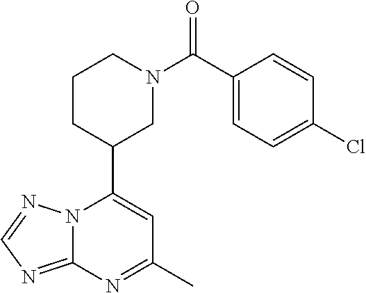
N12C(=NC=N1)N=C(C)C=C2C1CN(C(=O)C2=CC=C(Cl)C=C2)CCC1
